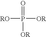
O=P([RO])([OR])[OR]
